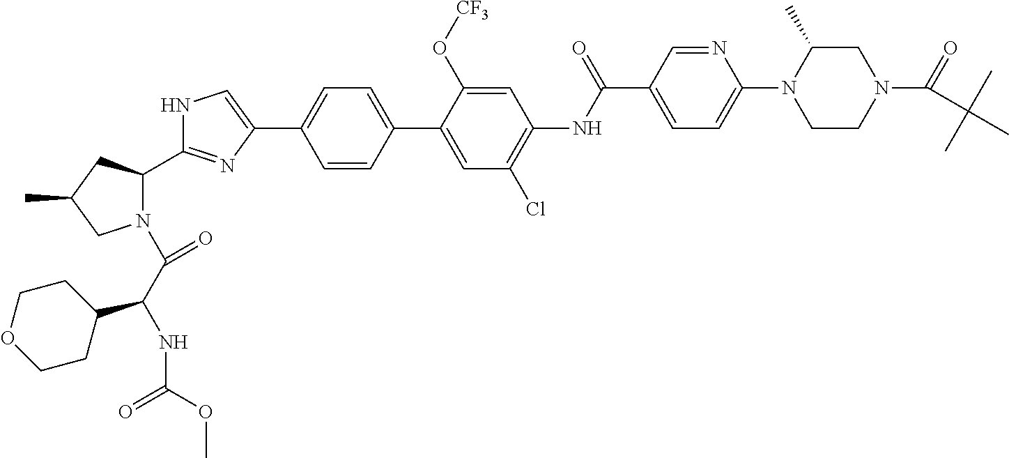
N1(C(C(NC(OC)=O)C2CCOCC2)=O)C(C2=NC(C3=CC=C(C4=CC(Cl)=C(NC(C5=CC=C(N6CCN(C(=O)C(C)(C)C)CC6C)N=C5)=O)C=C4O[CF3])C=C3)=CN2)CC(C)C1
